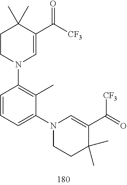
C1CN(C2=C(C)C(N3CCC(C)(C)C(C(=O)[CF3])=C3)=CC=C2)C=C(C([CF3])=O)C1(C)C
